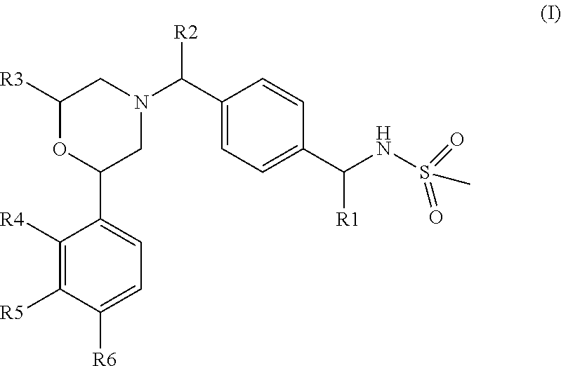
C1([R4])=C([R5])C([R6])=CC=C1C1OC([R3])CN(C(C2=CC=C(C(NS(=O)(=O)C)[R1])C=C2)[R2])C1
